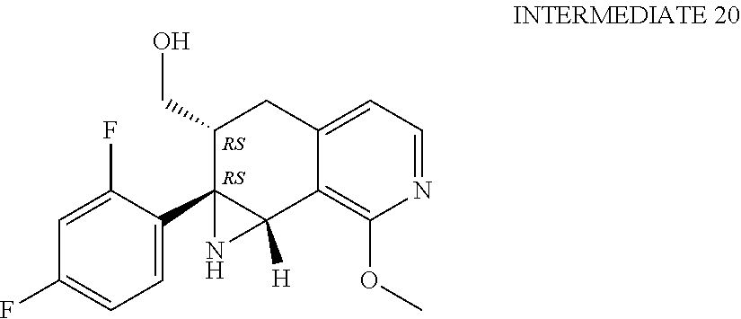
C1=C(F)C(C23C(CO)CC4=CC=NC(OC)=C4C2([H])N3)=CC=C1F
